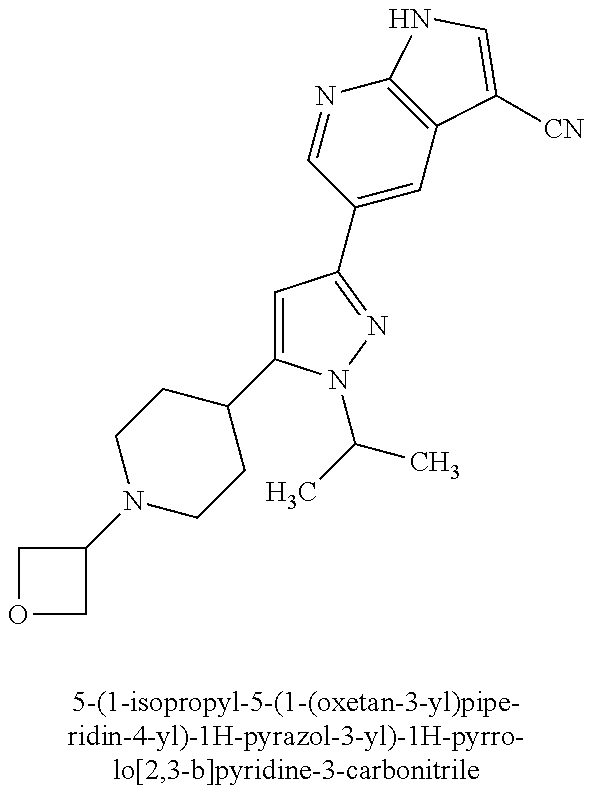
N1(C2COC2)CCC(C2=CC(C3=CC4=C(N=C3)NC=C4[CN])=NN2C(C)C)CC1
